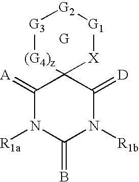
[(G4)z]1C2([X][G1][G2][G3]1)C(=[A])N([R1a])C(=B)N([R1b])C2=[D]
